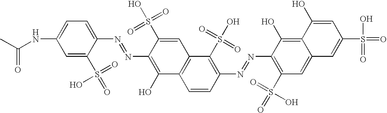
N(C1=CC=C(N=NC2=C(O)C3=C(C=C2S(O)(=O)=O)C(S(O)(=O)=O)=C(N=NC2=C(S(=O)(=O)O)C=C4C(=C2O)C(O)=CC(S(=O)(O)=O)=C4)C=C3)C(S(=O)(=O)O)=C1)C(C)=O
